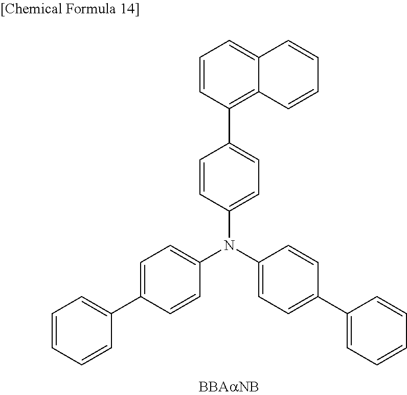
C1=C(C2=CC=CC=C2)C=CC(N(C2=CC=C(C3=CC=CC=C3)C=C2)C2=CC=C(C3=C4C(=CC=C3)C=CC=C4)C=C2)=C1
